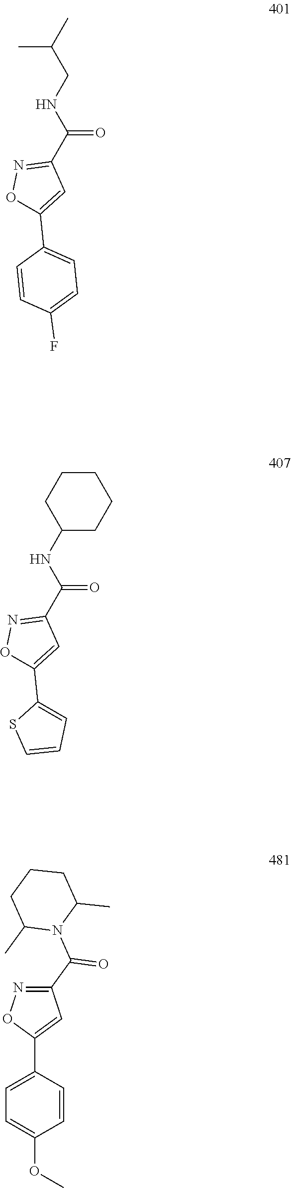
CC(C)CNC(C1=NOC(C2=CC=C(F)C=C2)=C1)=O.C1CC(NC(=O)C2=NOC(C3=CC=CS3)=C2)CCC1.C1=C(C2=CC(C(=O)N3C(C)CCCC3C)=NO2)C=CC(OC)=C1
